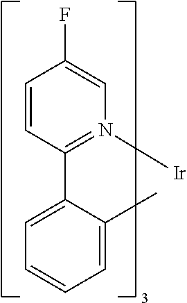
C1(C2=CC=CC=C2C)=N([Ir])C=C(F)C=C1
